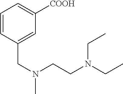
C1=CC(CN(C)CCN(CC)CC)=CC([COOH])=C1
